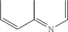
CC=CC(C)=NC=C
